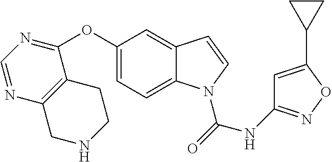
C1(OC2=NC=NC3=C2CCNC3)=CC=C2C(=C1)C=CN2C(=O)NC1=NOC(C2CC2)=C1
